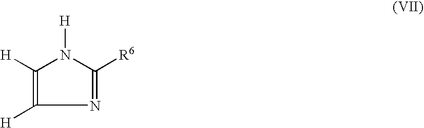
C1([H])=C([H])N=C([R6])N1[H]
